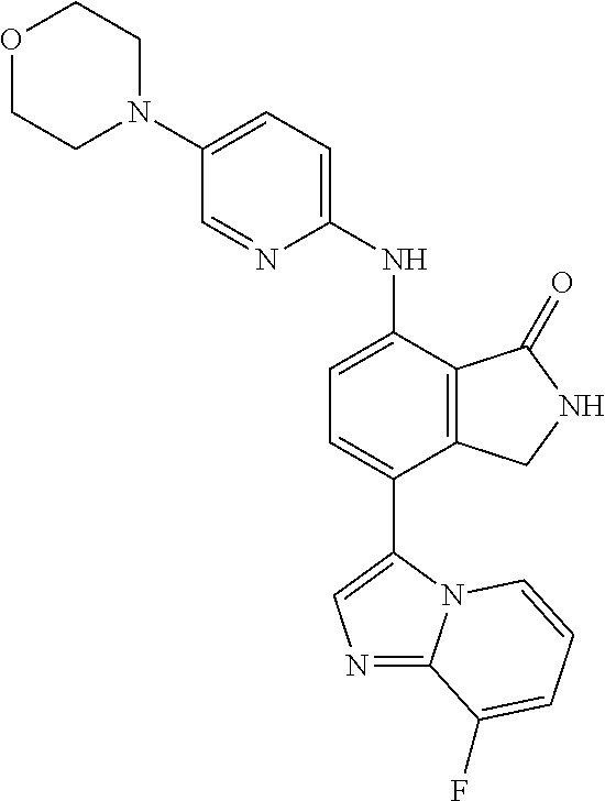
N1(C2=CC=C(NC3=CC=C(C4=CN=C5N4C=CC=C5F)C4=C3C(=O)NC4)N=C2)CCOCC1
